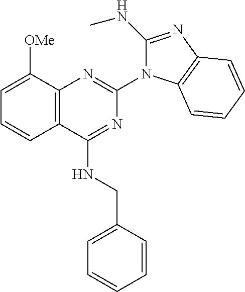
C12=C(C([OMe])=CC=C1)N=C(N1C(NC)=NC3=C1C=CC=C3)N=C2NCC1=CC=CC=C1
